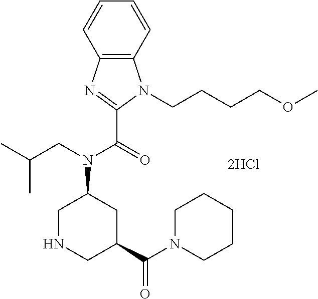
C12=C(C=CC=C1)N(CCCCOC)C(C(N(C1CNCC(C(N3CCCCC3)=O)C1)CC(C)C)=O)=N2
